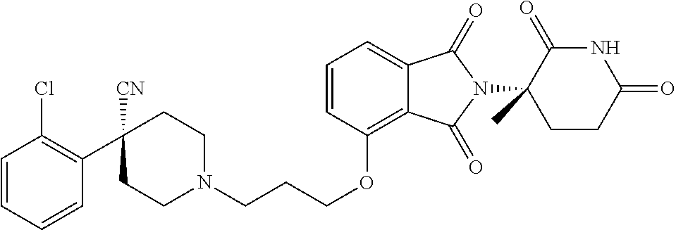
C1N(CCCOC2=C3C(=CC=C2)C(=O)N(C2(C)C(=O)NC(=O)CC2)C3=O)CCC(C2=C(Cl)C=CC=C2)([CN])C1
